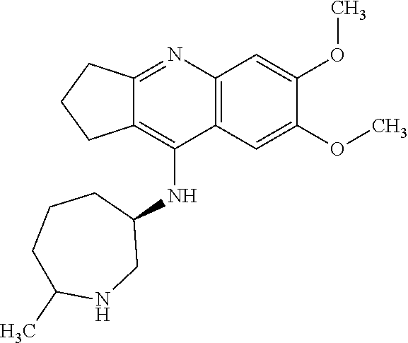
C12=C(C=C(OC)C(OC)=C1)C(NC1CCCC(C)NC1)=C1C(=N2)CCC1
